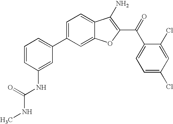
C1=CC(NC(=O)NC)=CC(C2=CC=C3C(=C2)OC(C(C2=CC=C(Cl)C=C2Cl)=O)=C3N)=C1
